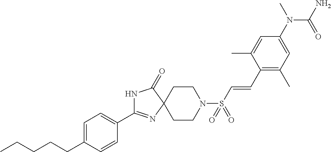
C1=C(CCCCC)C=CC(C2=NC3(C(=O)N2)CCN(S(C=CC2=C(C)C=C(N(C)C(=O)N)C=C2C)(=O)=O)CC3)=C1
